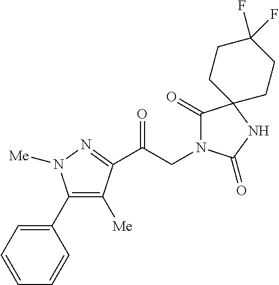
C1(C2=CC=CC=C2)=C([Me])C(C(CN2C(=O)C3(NC2=O)CCC(F)(F)CC3)=O)=NN1[Me]
